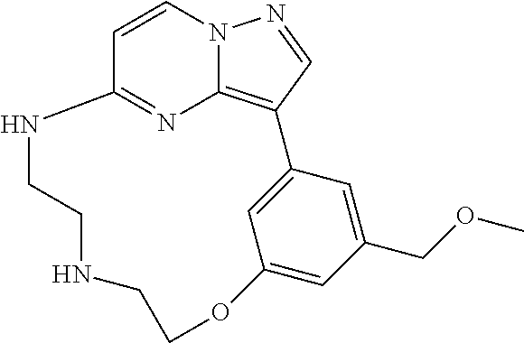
C12=NC3=C(C=NN3C=C1)C1=CC(=CC(COC)=C1)OCCNCCN2
